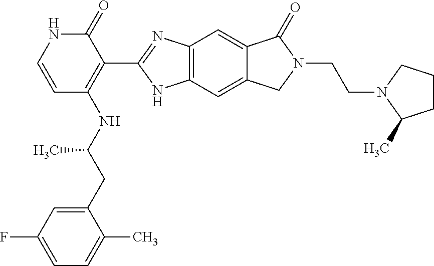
C1=C(CC(NC2=C(C3=NC4=C(N3)C=C3C(=C4)C(=O)N(CCN4C(C)CCC4)C3)C(=O)NC=C2)C)C(C)=CC=C1F
